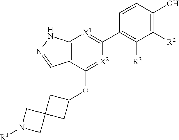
C1([R2])=C(O)C=CC(C2=[X1]C3=C(C(OC4CC5(C4)CN([R1])C5)=[X2]2)C=NN3)=C1[R3]
